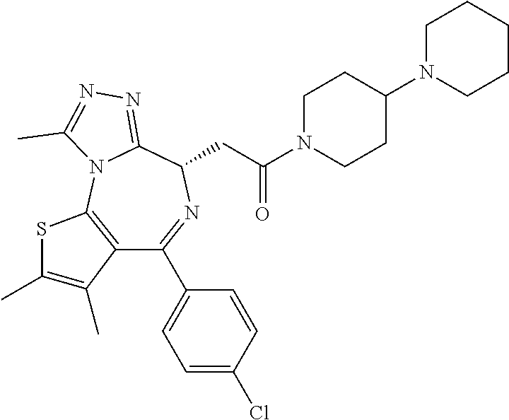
C12=C(N3C(=NN=C3C)C(CC(=O)N3CCC(N4CCCCC4)CC3)N=C1C1=CC=C(Cl)C=C1)SC(C)=C2C
